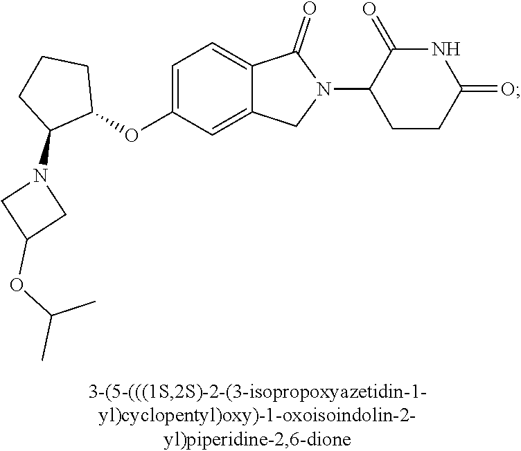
C1=C(OC2CCCC2N2CC(OC(C)C)C2)C=C2C(=C1)C(=O)N(C1CCC(=O)NC1=O)C2
